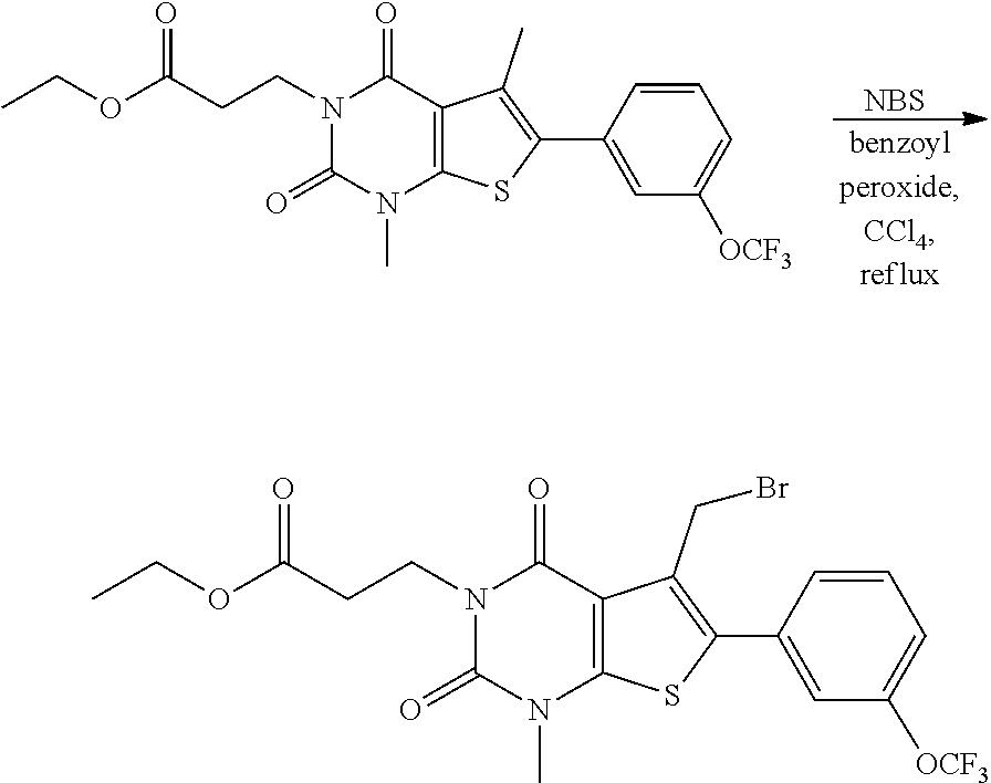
[NBS].N1(CCC(OCC)=O)C(=O)N(C)C2=C(C1=O)C(C)=C(C1=CC([OCF3])=CC=C1)S2.N1(CCC(OCC)=O)C(=O)N(C)C2=C(C1=O)C(CBr)=C(C1=CC([OCF3])=CC=C1)S2
